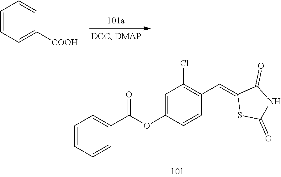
C1([COOH])=CC=CC=C1.C1(C(OC2=CC(Cl)=C(C=C3SC(=O)NC3=O)C=C2)=O)=CC=CC=C1
